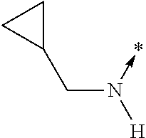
N(->*)(CC1CC1)[H]
